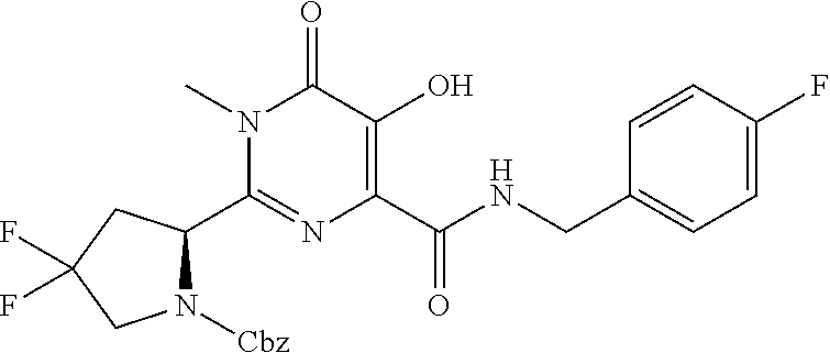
N1(C)C(C2CC(F)(F)CN2[Cbz])=NC(C(NCC2=CC=C(F)C=C2)=O)=C(O)C1=O
